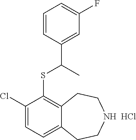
C1=CC(C(C)SC2=C3C(=CC=C2Cl)CCNCC3)=CC(F)=C1.Cl
